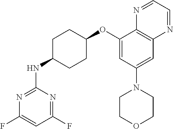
C1(OC2CCC(NC3=NC(F)=CC(F)=N3)CC2)=CC(N2CCOCC2)=CC2=C1N=CC=N2
